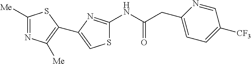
S1C(NC(CC2=CC=C([CF3])C=N2)=O)=NC(C2=C([Me])N=C([Me])S2)=C1
